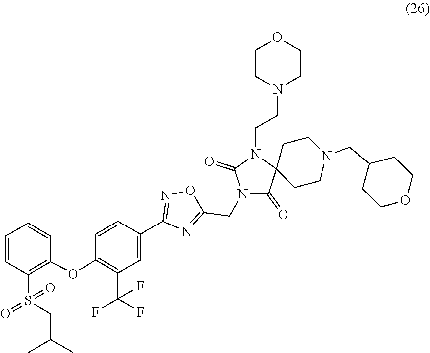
C1(C2=CC(C(F)(F)F)=C(OC3=C(S(CC(C)C)(=O)=O)C=CC=C3)C=C2)=NOC(CN2C(=O)C3(CCN(CC4CCOCC4)CC3)N(CCN3CCOCC3)C2=O)=N1
